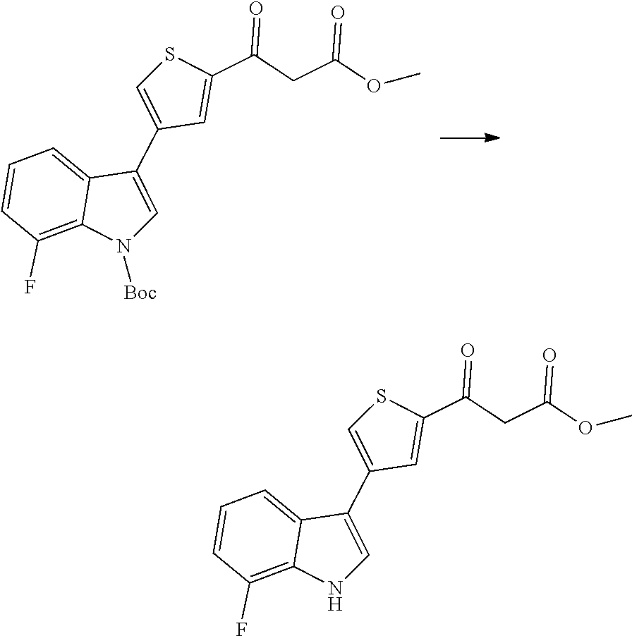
C1(C2=CN([Boc])C3=C(F)C=CC=C23)=CSC(C(CC(OC)=O)=O)=C1.C1(C2=CNC3=C(F)C=CC=C23)=CSC(C(CC(OC)=O)=O)=C1
